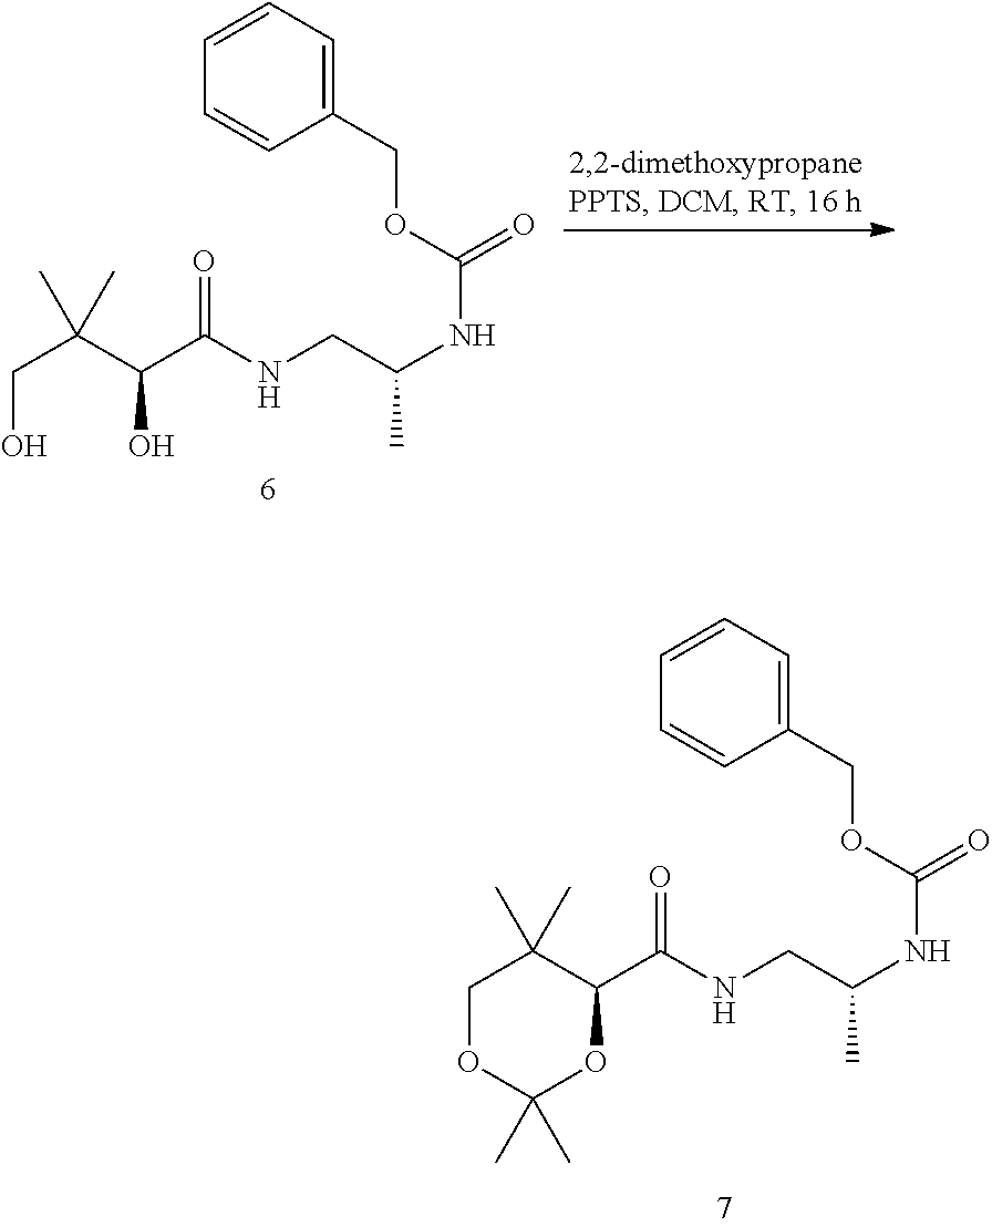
N(CC(NC(=O)OCC1=CC=CC=C1)C)C(C(C(CO)(C)C)O)=O.N(CC(NC(=O)OCC1=CC=CC=C1)C)C(C1C(C)(C)COC(C)(C)O1)=O
